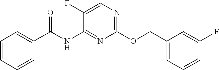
C1=CC=CC(C(NC2=NC(OCC3=CC=CC(F)=C3)=NC=C2F)=O)=C1
